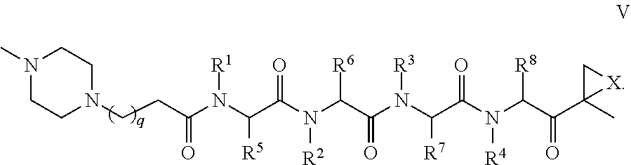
C(N(C(C(N(C(C(N(C(C(N(C(C(C1(C)[X]C1)=O)[R8])[R4])=O)[R7])[R3])=O)[R6])[R2])=O)[R5])[R1])(=O)CCN1CCN(C)CC1
